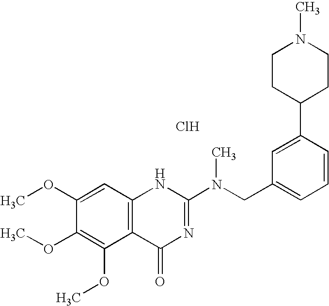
C1(OC)=CC2=C(C(OC)=C1OC)C(=O)N=C(N(CC1=CC=CC(C3CCN(C)CC3)=C1)C)N2.Cl
